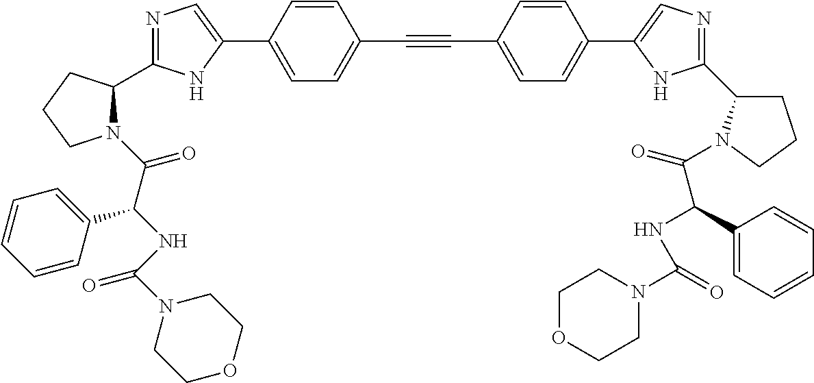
N1=C(C2N(C(C(NC(N3CCOCC3)=O)C3=CC=CC=C3)=O)CCC2)NC(C2=CC=C(C#CC3=CC=C(C4=CN=C(C5CCCN5C(=O)C(NC(N5CCOCC5)=O)C5=CC=CC=C5)N4)C=C3)C=C2)=C1
